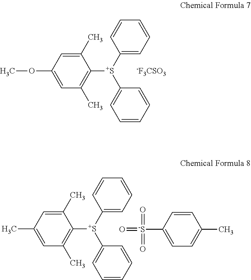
C1(OC)=CC(C)=C([S+](C2=CC=CC=C2)C2=CC=CC=C2)C(C)=C1.[-F3CSO3].C1(C)=CC(C)=C([S+](C2=CC=CC=C2)C2=CC=CC=C2)C(C)=C1.O=[-S](=O)(=O)C1=CC=C(C)C=C1
